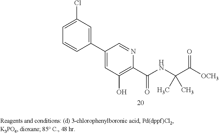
C1(C2=CC(Cl)=CC=C2)=CC(O)=C(C(NC(C([OCH3])=O)(C)C)=O)N=C1
